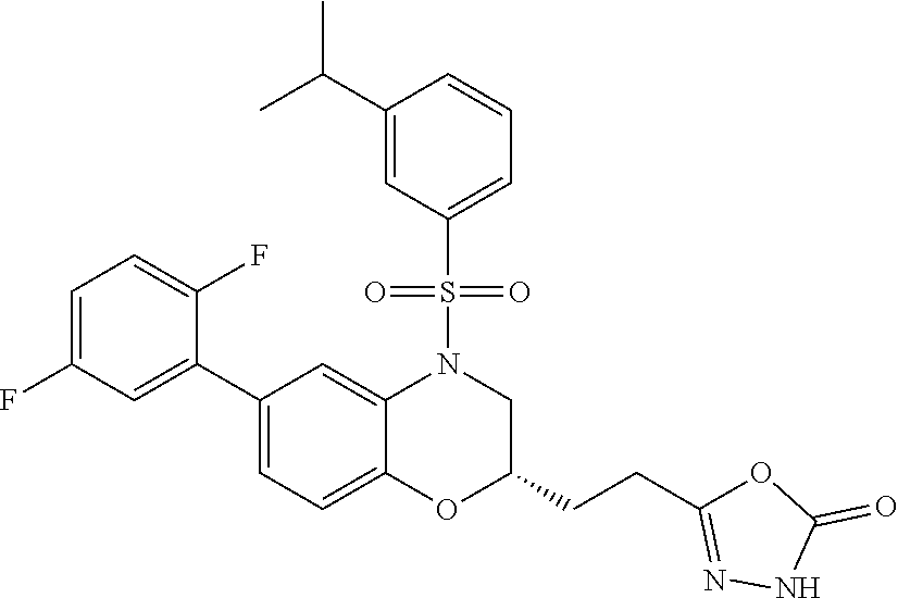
C1=C(F)C=C(C2=CC=C3C(=C2)N(S(C2=CC=CC(C(C)C)=C2)(=O)=O)CC(CCC2=NNC(=O)O2)O3)C(F)=C1
